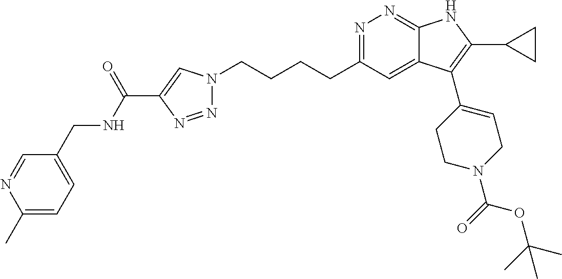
N1=C(CCCCN2N=NC(C(NCC3=CC=C(C)N=C3)=O)=C2)C=C2C(=N1)NC(C1CC1)=C2C1=CCN(C(OC(C)(C)C)=O)CC1
